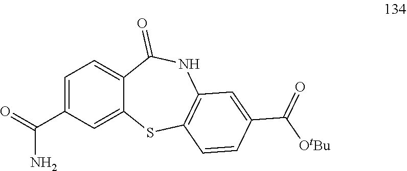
NC(=O)C1=CC=C2C(=C1)SC1=C(NC2=O)C=C(C([OtBu])=O)C=C1
